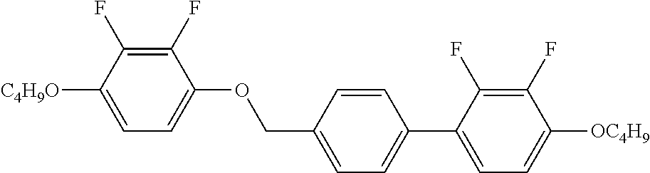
C1(F)=C(F)C([C4H9O])=CC=C1OCC1=CC=C(C2=CC=C([OC4H9])C(F)=C2F)C=C1
